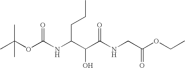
CC(OC(NC(C(C(NCC(OCC)=O)=O)O)CCC)=O)(C)C
